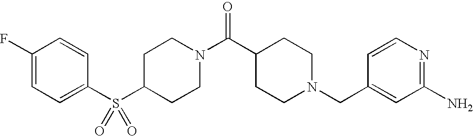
C1(S(C2=CC=C(F)C=C2)(=O)=O)CCN(C(C2CCN(CC3=CC(N)=NC=C3)CC2)=O)CC1
